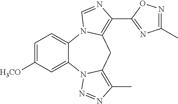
C12=CC=C([H3CO])C=C1N1C(=C(C)N=N1)CC1=C(C3=NC(C)=NO3)N=CN21
